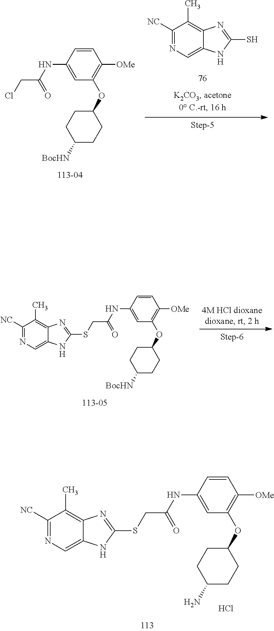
C1([NC])=NC=C2C(=C1C)N=C(SCC(NC1=CC(OC3CCC(N)CC3)=C([OMe])C=C1)=O)N2.Cl.C1([NC])=NC=C2C(=C1C)N=C(SCC(NC1=CC(OC3CCC([BocHN])CC3)=C([OMe])C=C1)=O)N2.C1=CC(NC(CCl)=O)=CC(OC2CCC([BocHN])CC2)=C1[OMe].C1([NC])=NC=C2C(=C1C)N=C(S)N2
